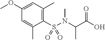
C1(OC)=CC(C)=C(S(N(C(C(O)=O)C)C)(=O)=O)C(C)=C1
